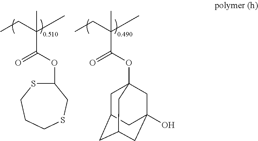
CCC(C)(C)C(OC12CC3CC(CC(O)(C1)C3)C2)=O.CCC(C)(C)C(OC1SCCCSC1)=O
